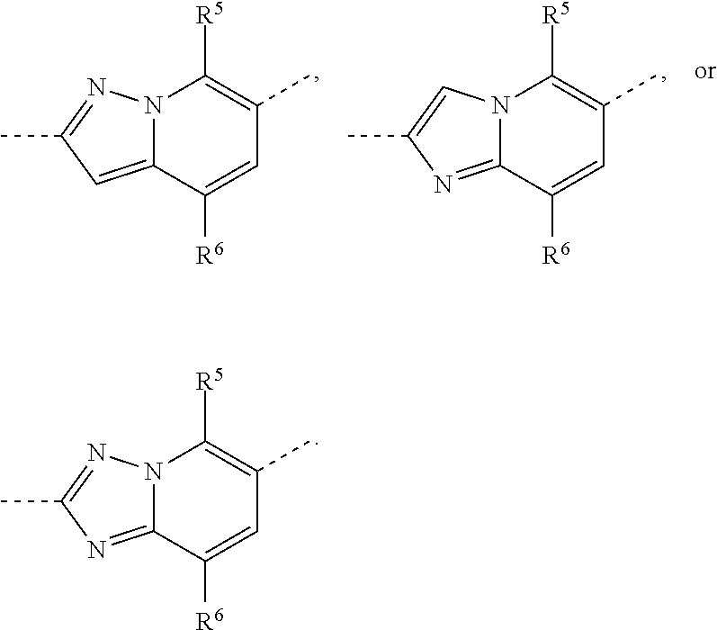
N12C(=NC(C)=N1)C([R6])=CC(C)=C2[R5].N12C(=CC(C)=N1)C([R6])=CC(C)=C2[R5].N12C(=NC(C)=C1)C([R6])=CC(C)=C2[R5]
